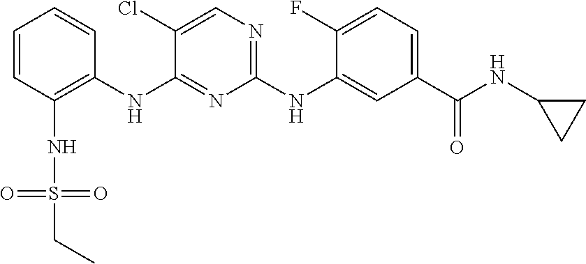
C1=CC(NS(=O)(=O)CC)=C(NC2=NC(NC3=CC(C(NC4CC4)=O)=CC=C3F)=NC=C2Cl)C=C1
